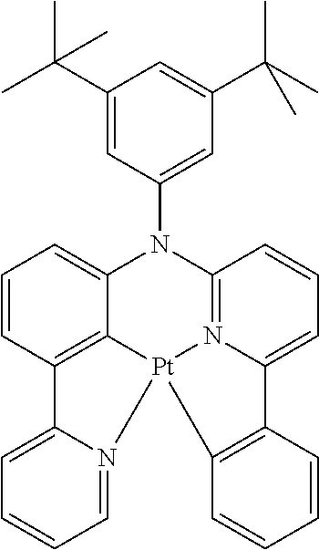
C12=C3C(=CC=C1)N(C1=CC(C(C)(C)C)=CC(C(C)(C)C)=C1)C1=N4C(=CC=C1)C1=C(C=CC=C1)[Pt]34N1=CC=CC=C21
